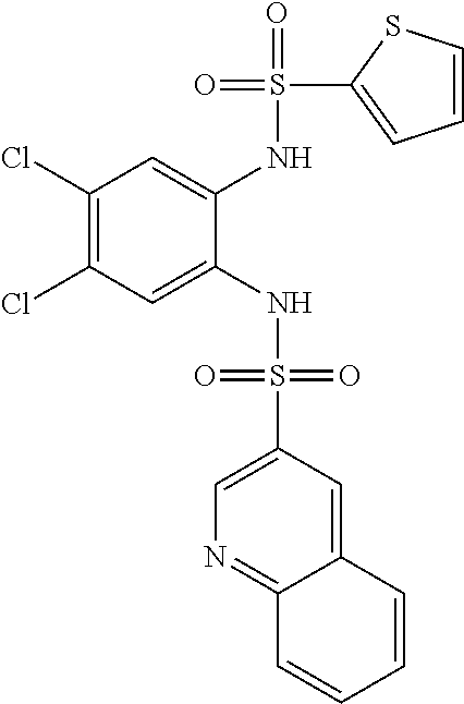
C1(Cl)=C(Cl)C=C(NS(=O)(=O)C2=CN=C3C(=C2)C=CC=C3)C(NS(=O)(C2=CC=CS2)=O)=C1
